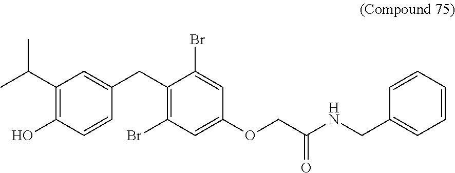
C1(C(C)C)=C(O)C=CC(CC2=C(Br)C=C(OCC(NCC3=CC=CC=C3)=O)C=C2Br)=C1
